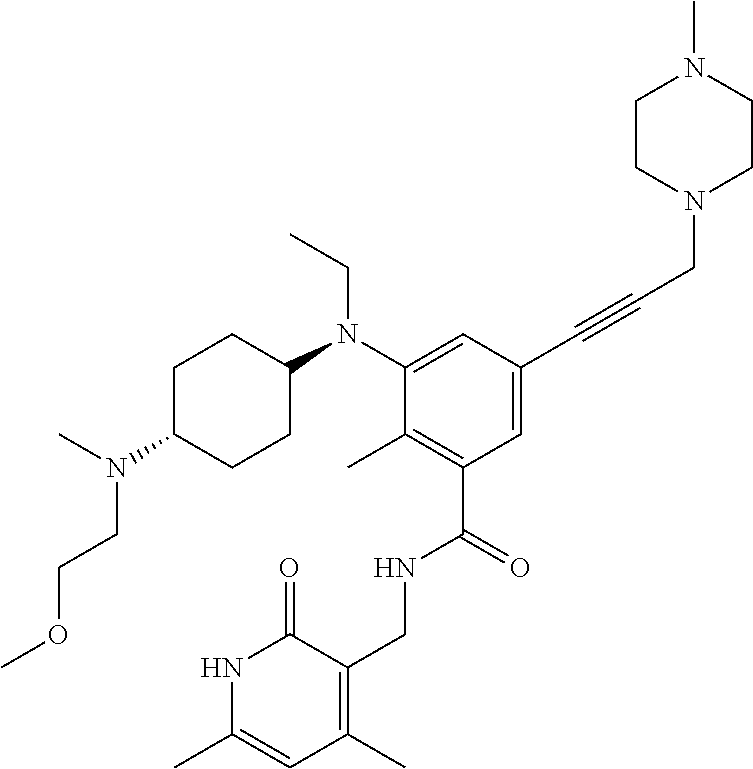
C1C(N(C)CCOC)CCC(N(C2=CC(C#CCN3CCN(C)CC3)=CC(C(=O)NCC3=C(C)C=C(C)NC3=O)=C2C)CC)C1
